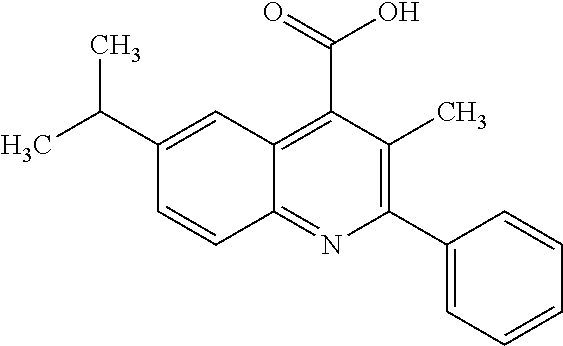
C12=NC(C3=CC=CC=C3)=C(C)C(C(=O)O)=C1C=C(C(C)C)C=C2
